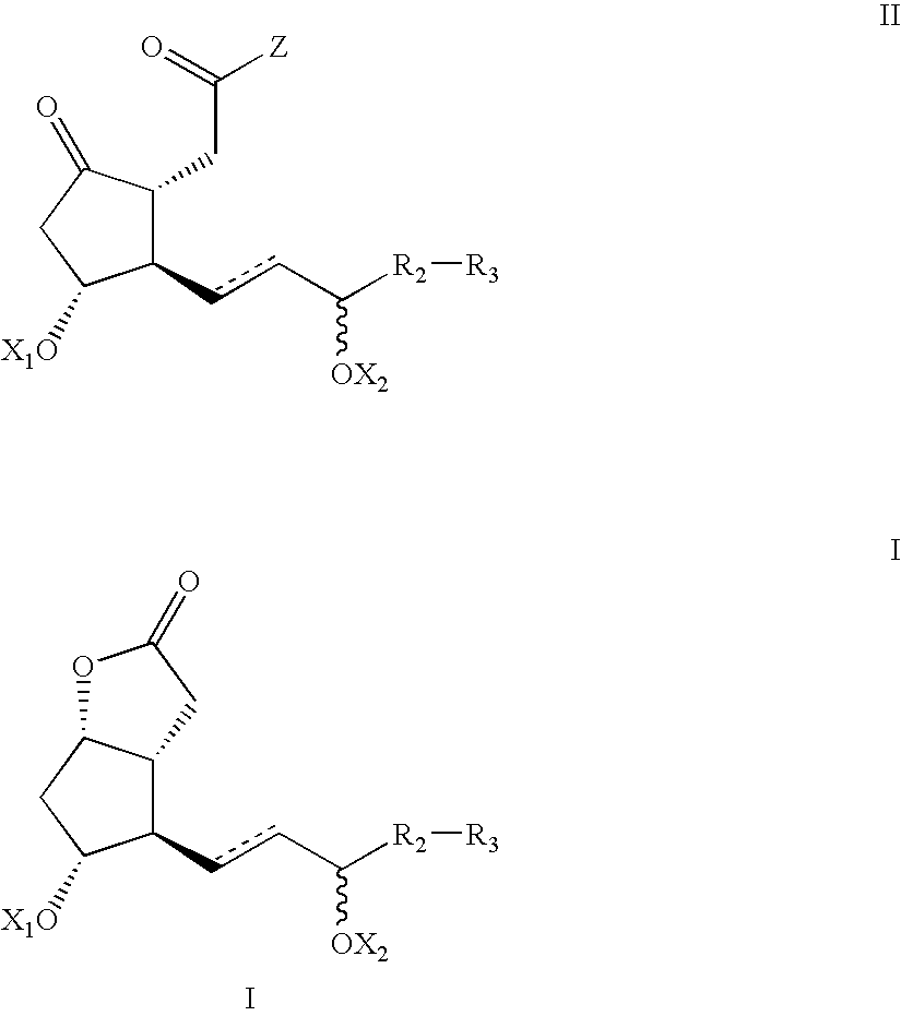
C1(ccC([R2][R3])[OX2])C2C(CC1[X1O])OC(=O)C2.I.C1(ccC([R2][R3])[OX2])C(CC([Z])=O)C(=O)CC1[X1O]
